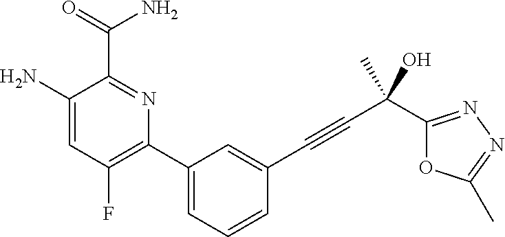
C1(N)=CC(F)=C(C2=CC=CC(C#CC(C)(O)C3=NN=C(C)O3)=C2)N=C1C(=O)N
